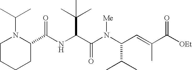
N(C(C(N(C(C(C)C)C=C(C)C([OEt])=O)[Me])=O)C(C)(C)C)C(C1N(C(C)C)CCCC1)=O
